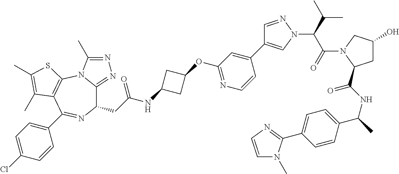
C1(CC(NC2CC(OC3=NC=CC(C4=CN(C(C(N5C(C(NC(C)C6=CC=C(C7=NC=CN7C)C=C6)=O)CC(O)C5)=O)C(C)C)N=C4)=C3)C2)=O)C2=NN=C(C)N2C2=C(C(C3=CC=C(Cl)C=C3)=N1)C(C)=C(C)S2
